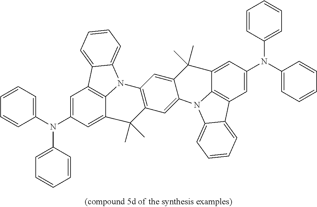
C1=C(N(C2=CC=CC=C2)C2=CC=CC=C2)C=C2C3=C1C1=CC=CC=C1N3C1=C(C=C3C(=C1)C(C)(C)C1=CC(N(C4=CC=CC=C4)C4=CC=CC=C4)=CC4=C1N3C1=CC=CC=C41)C2(C)C
